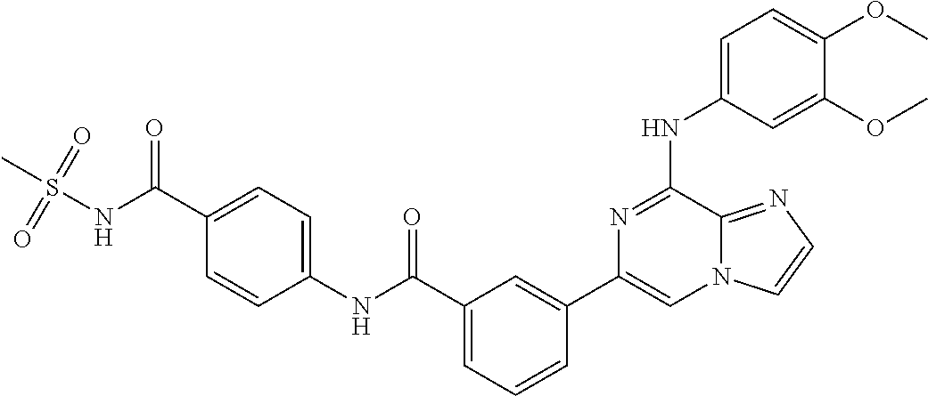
C1=C(NC2=NC(C3=CC(C(=O)NC4=CC=C(C(NS(C)(=O)=O)=O)C=C4)=CC=C3)=CN3C2=NC=C3)C=C(OC)C(OC)=C1
